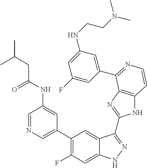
C1=C(C2=C(F)C=C3C(=C2)C(C2=NC4=C(N2)C=CN=C4C2=CC(NCCN(C)C)=CC(F)=C2)=NN3)C=C(NC(CC(C)C)=O)C=N1
